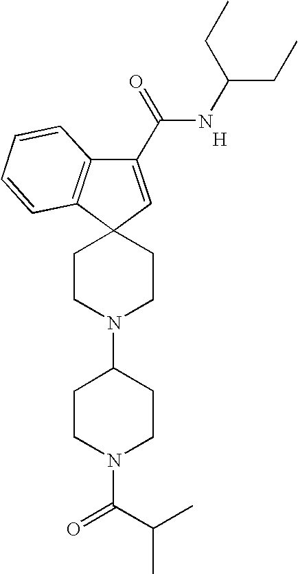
[H].C1(C(=O)NC(CC)CC)=CC2(C3=C1C=CC=C3)CCN(C1CCN(C(C(C)C)=O)CC1)CC2
